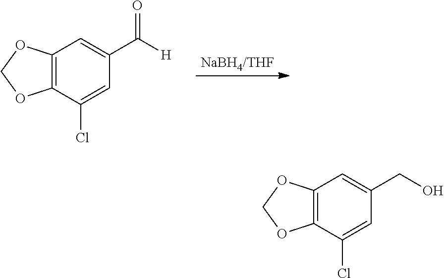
C12=C(C(Cl)=CC(C([H])=O)=C1)OCO2.C12=C(C(Cl)=CC(CO)=C1)OCO2
